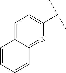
C1=C2C(=NC(C(C)C)=C1)C=CC=C2
